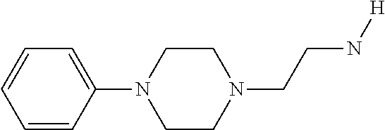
C1=CC(N2CCN(CCN[H])CC2)=CC=C1
